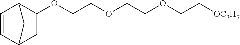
C1=CC2CC(OCCOCCOCC[OC3H7])C1C2
